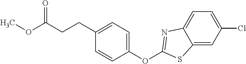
C1(OC2=NC3=CC=C(Cl)C=C3S2)=CC=C(CCC(OC)=O)C=C1
